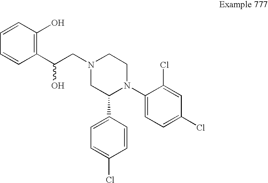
C1(C(CN2CC(C3=CC=C(Cl)C=C3)N(C3=CC=C(Cl)C=C3Cl)CC2)O)=C(O)C=CC=C1
